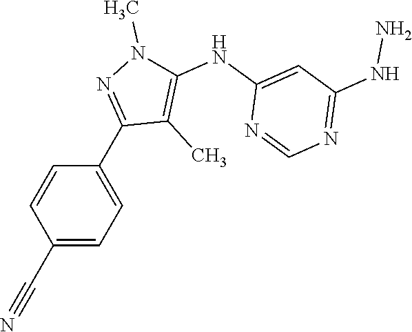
C1(C#N)=CC=C(C2=NN(C)C(NC3=CC(NN)=NC=N3)=C2C)C=C1
